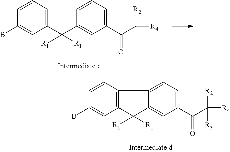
C12=C(C=CC(B)=C1)C1=CC=C(C(C([R4])([R2])[R3])=O)C=C1C2([R1])[R1].C12=C(C=CC(B)=C1)C1=CC=C(C(C([R4])[R2])=O)C=C1C2([R1])[R1]
